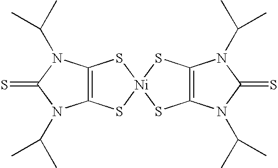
C12=C(S[Ni]3(S1)SC1=C(S3)N(C(C)C)C(=S)N1C(C)C)N(C(C)C)C(=S)N2C(C)C
